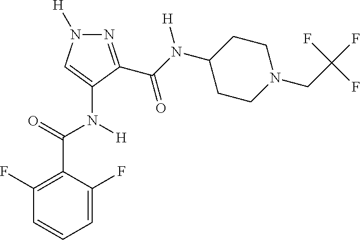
N1=C(C(N(C2CCN(CC(F)(F)F)CC2)[H])=O)C(N([H])C(=O)C2=C(F)C=CC=C2F)=CN1[H]
